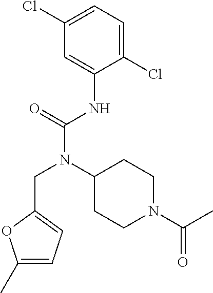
C1(Cl)=CC=C(Cl)C=C1NC(N(C1CCN(C(=O)C)CC1)CC1=CC=C(C)O1)=O
